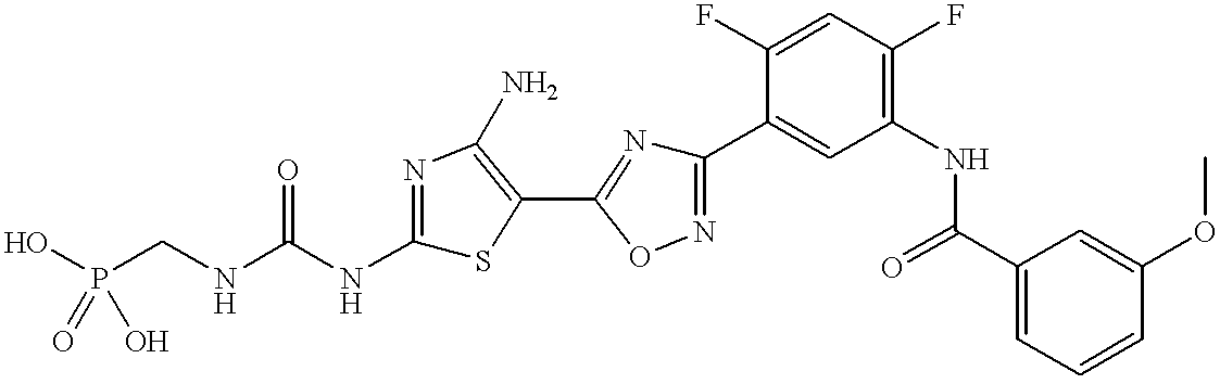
P(CNC(NC1=NC(N)=C(C2=NC(C3=CC(NC(C4=CC=CC(OC)=C4)=O)=C(F)C=C3F)=NO2)S1)=O)(O)(=O)O
